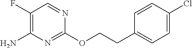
C1(OCCC2=CC=C(Cl)C=C2)=NC(N)=C(F)C=N1
